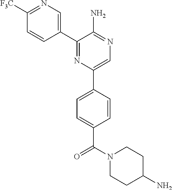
C1([F3C])=NC=C(C2=NC(C3=CC=C(C(=O)N4CCC(N)CC4)C=C3)=CN=C2N)C=C1
